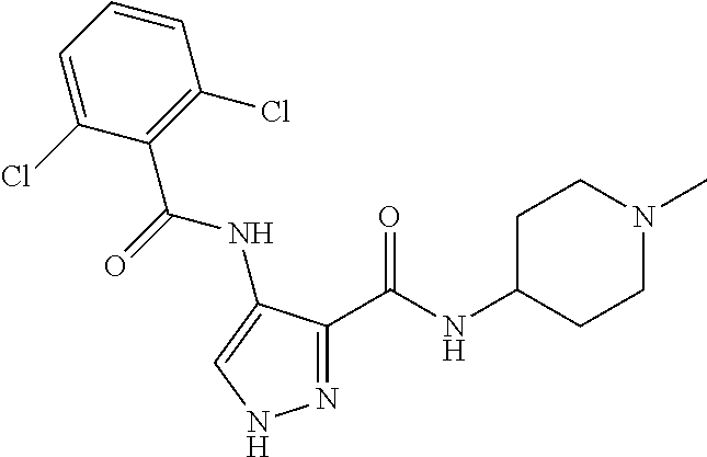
N1=C(C(NC2CCN(C)CC2)=O)C(NC(C2=C(Cl)C=CC=C2Cl)=O)=CN1
